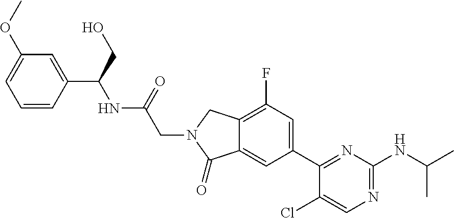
C1(Cl)=CN=C(NC(C)C)N=C1C1=CC(F)=C2C(=C1)C(=O)N(CC(=O)NC(C1=CC(OC)=CC=C1)CO)C2
